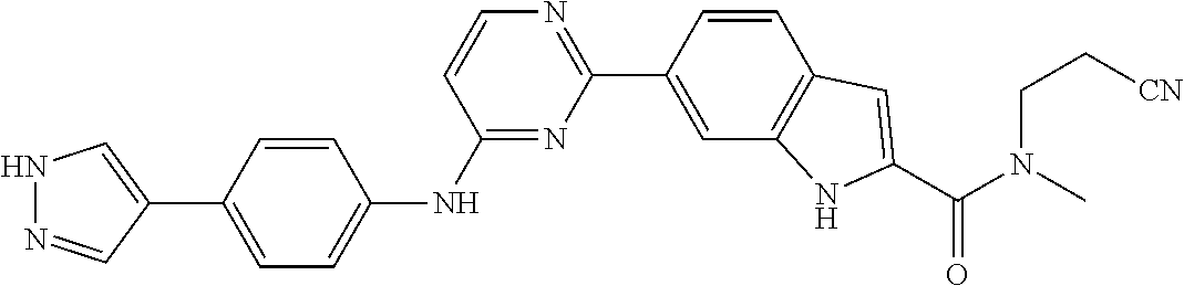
C1=C(C2=CNN=C2)C=CC(NC2=NC(C3=CC4=C(C=C3)C=C(C(N(C)CC[CN])=O)N4)=NC=C2)=C1
